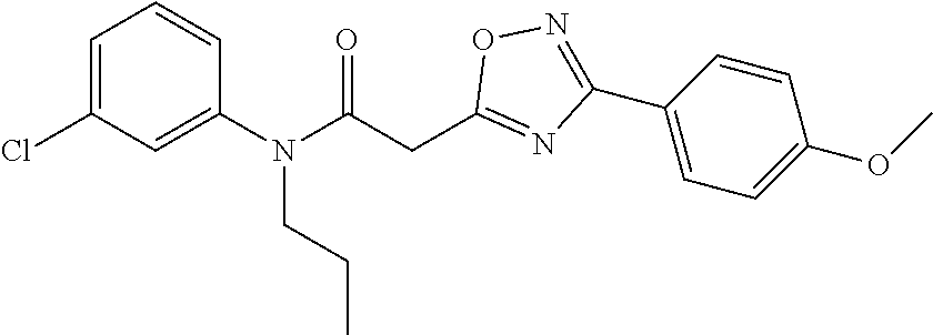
C1=C(Cl)C=C(N(C(CC2=NC(C3=CC=C(OC)C=C3)=NO2)=O)CCC)C=C1
